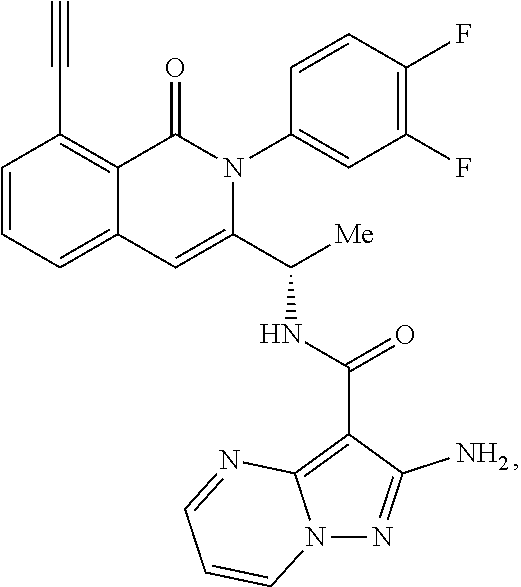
C1=CC=C2C(=C1C#C)C(=O)N(C1=CC(F)=C(F)C=C1)C(C([Me])NC(=O)C1=C3N(N=C1N)C=CC=N3)=C2
